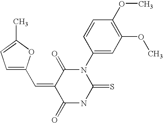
CC1=CC=C(C=C2C(=O)NC(=S)N(C3=CC(OC)=C(OC)C=C3)C2=O)O1
